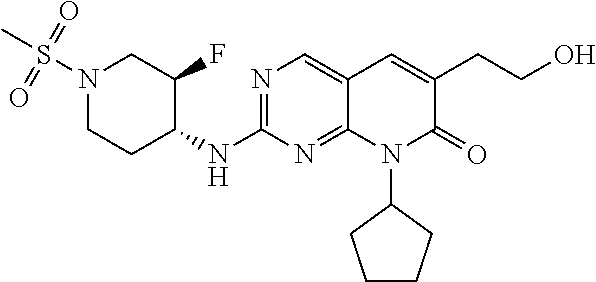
N1(S(C)(=O)=O)CCC(NC2=NC=C3C(=N2)N(C2CCCC2)C(=O)C(CCO)=C3)C(F)C1
